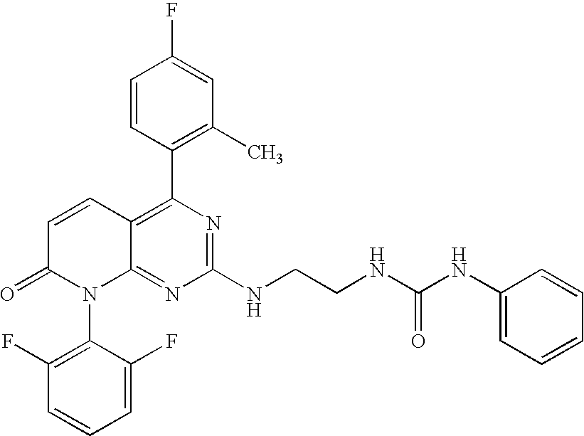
C1=CC2=C(C3=C(C)C=C(F)C=C3)N=C(NCCNC(NC3=CC=CC=C3)=O)N=C2N(C2=C(F)C=CC=C2F)C1=O
